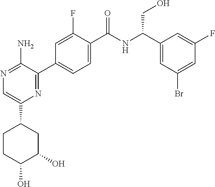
N1=C(N)C(C2=CC=C(C(NC(C3=CC(Br)=CC(F)=C3)CO)=O)C(F)=C2)=NC(C2CCC(O)C(O)C2)=C1
